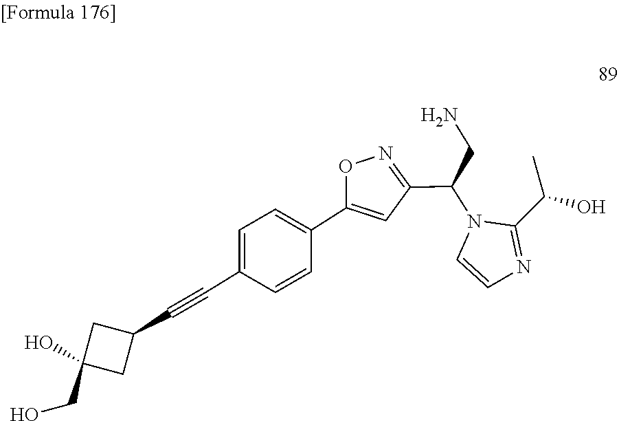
C1(C(C)O)=NC=CN1C(C1=NOC(C2=CC=C(C#CC3CC(CO)(O)C3)C=C2)=C1)CN
